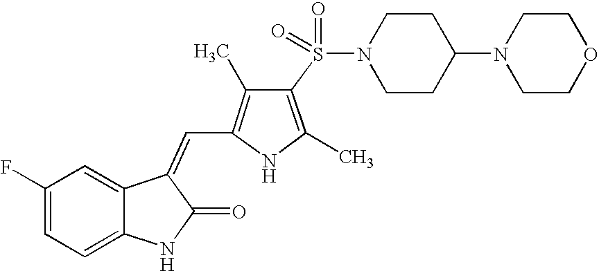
C1(F)=CC=C2C(=C1)C(=CC1=C(C)C(S(N3CCC(N4CCOCC4)CC3)(=O)=O)=C(C)N1)C(=O)N2
